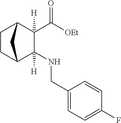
C1(NCC2=CC=C(F)C=C2)([H])C2CCC(C1(C([OEt])=O)[H])C2
